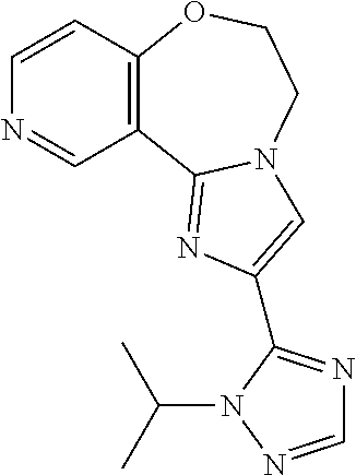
C1=CC2=C(C=N1)C1=NC(C3=NC=NN3C(C)C)=CN1CCO2
